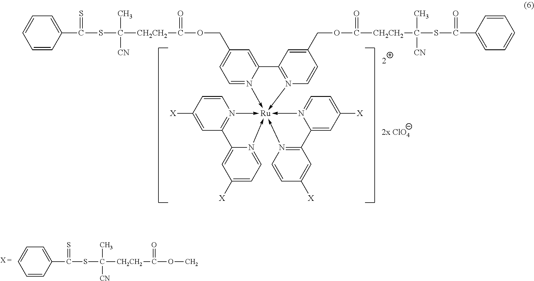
C1=CC=CC(C(SC([CH2CH2]C(OCC2=CC=N3->[Ru]45(-N6=C(C3=C2)C=C(COC([CH2CH2]C(SC(C2=CC=CC=C2)=O)(C)[CN])=O)C=C6)(-N2=C(C=C([X])C=C2)C2=CC([X])=CC=N->42)-N2=CC=C([X])C=C2C2=N->5C=CC([X])=C2)=O)([CN])C)=S)=C1.C1=CC=CC(C(SC([CH2CH2]C(OC)=O)([CN])C)=S)=C1
